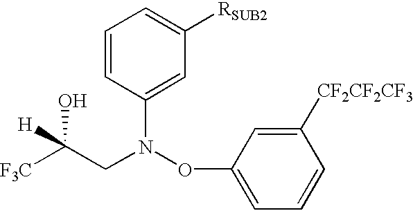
C(CN(C1=CC([RSUB2])=CC=C1)OC1=CC=CC([CF2CF2CF3])=C1)([H])(O)[F3C]
